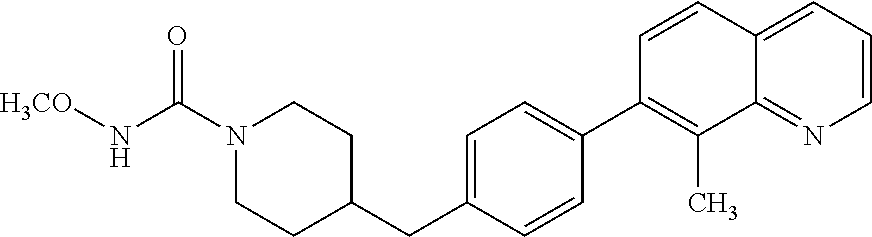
C1=CN=C2C(=C1)C=CC(C1=CC=C(CC3CCN(C(N[H3CO])=O)CC3)C=C1)=C2C
